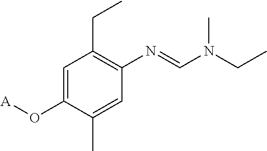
C1=C(O[A])C(C)=CC(N=CN(CC)C)=C1CC
